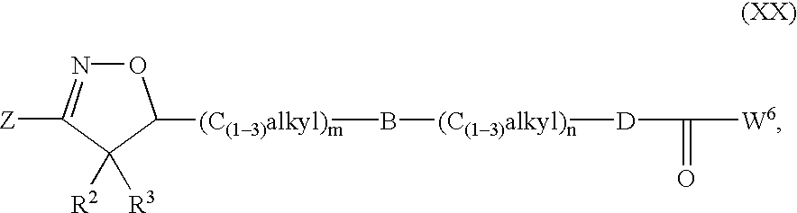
[(C(13)alkyl)m](B[(C(13)alkyl)n][D]C(=O)[W6])C1ON=C([Z])C1([R2])[R3]
